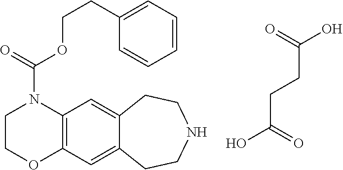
C12=C(C=C3C(=C1)CCNCC3)OCCN2C(OCCC1=CC=CC=C1)=O.C(CCC(O)=O)(=O)O
